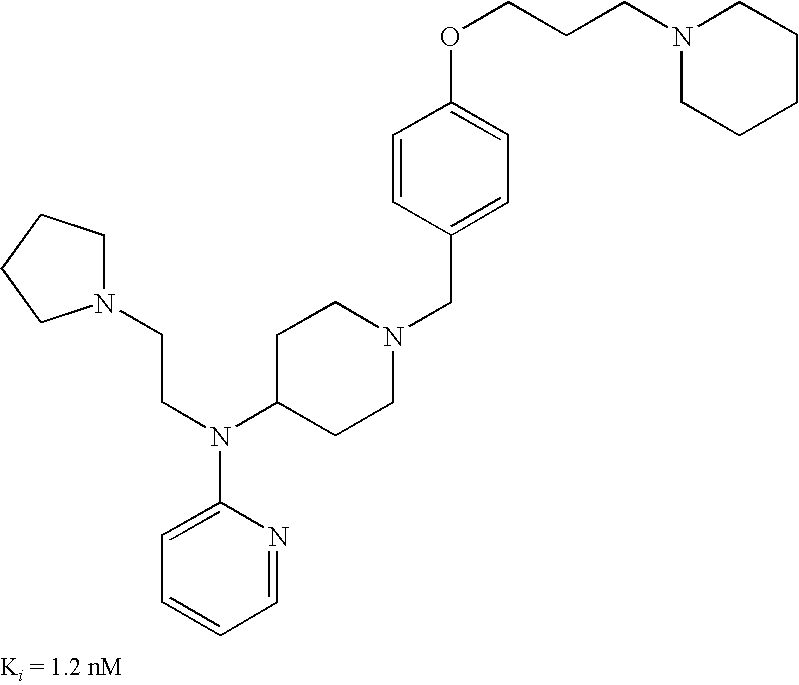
N1(CCCOC2=CC=C(CN3CCC(N(CCN4CCCC4)C4=CC=CC=N4)CC3)C=C2)CCCCC1
